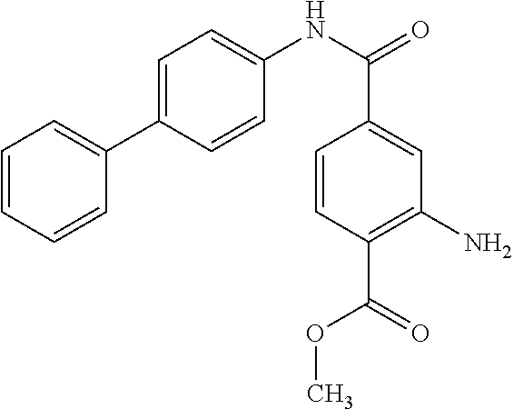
C1=CC=CC(C2=CC=C(NC(=O)C3=CC(N)=C(C(OC)=O)C=C3)C=C2)=C1
